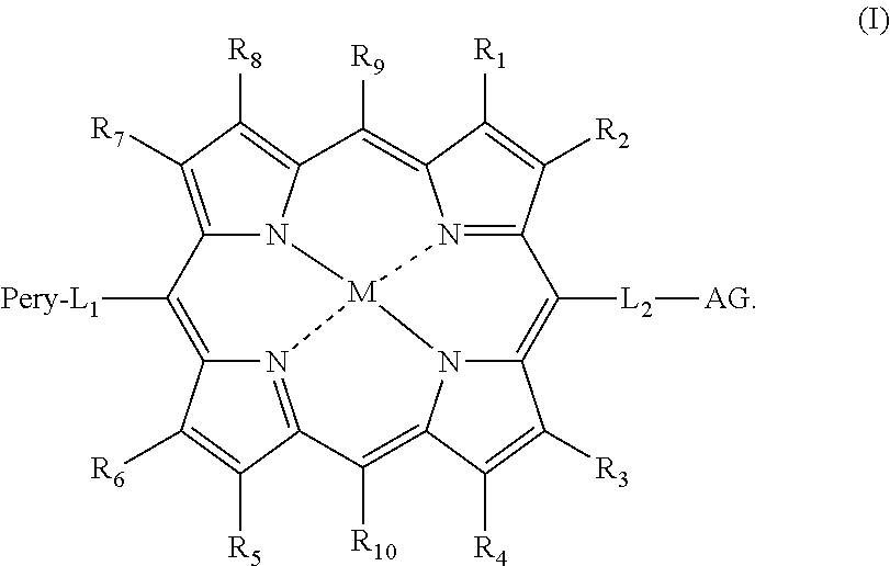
C12=C([R7])C([R8])=C3N1[M]14N5=C(C([R2])=C([R1])C5=C3[R9])C([L2][AG])=C3N1C(=C([R10])C1=N4C(=C2[Pery-L1])C([R6])=C1[R5])C([R4])=C3[R3]
